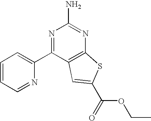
C1=CC=NC(C2=NC(N)=NC3=C2C=C(C(=O)OCC)S3)=C1
